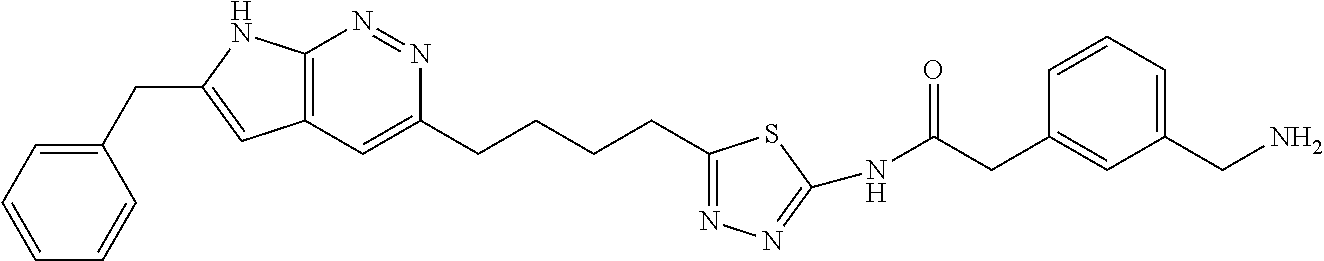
C1(CC2=CC3=C(N2)N=NC(CCCCC2=NN=C(NC(=O)CC4=CC(CN)=CC=C4)S2)=C3)=CC=CC=C1
